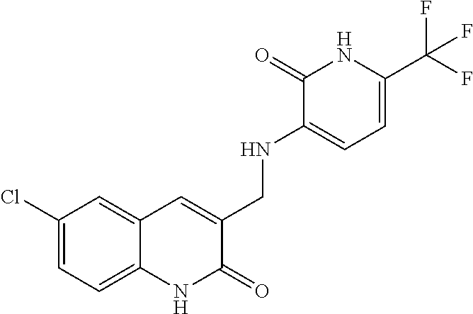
C1(Cl)=CC=C2C(=C1)C=C(CNC1=CC=C(C(F)(F)F)NC1=O)C(=O)N2
